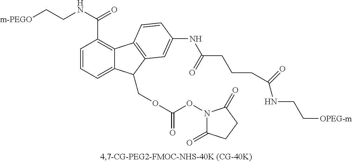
C1=CC=C2C(=C1C(NCC[m-PEGO])=O)C1=C(C2COC(ON2C(=O)CCC2=O)=O)C=C(NC(CCCC(NCC[OPEG-m])=O)=O)C=C1
